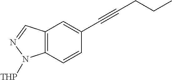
C12=C(C=CC(C#CCCC)=C1)N([THP])N=C2
